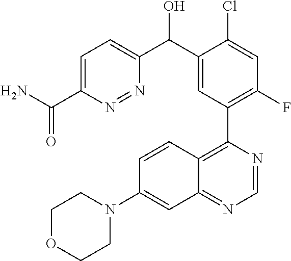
C1=C(C(N)=O)N=NC(C(C2=CC(C3=C4C(=NC=N3)C=C(N3CCOCC3)C=C4)=C(F)C=C2Cl)O)=C1
